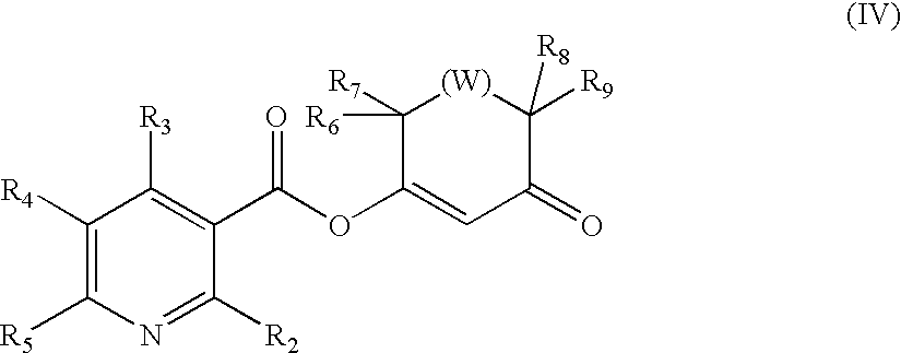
C1([R4])=C([R5])N=C([R2])C(C(=O)OC2=CC(=O)C([R9])([R8])[(W)]C2([R7])[R6])=C1[R3]
